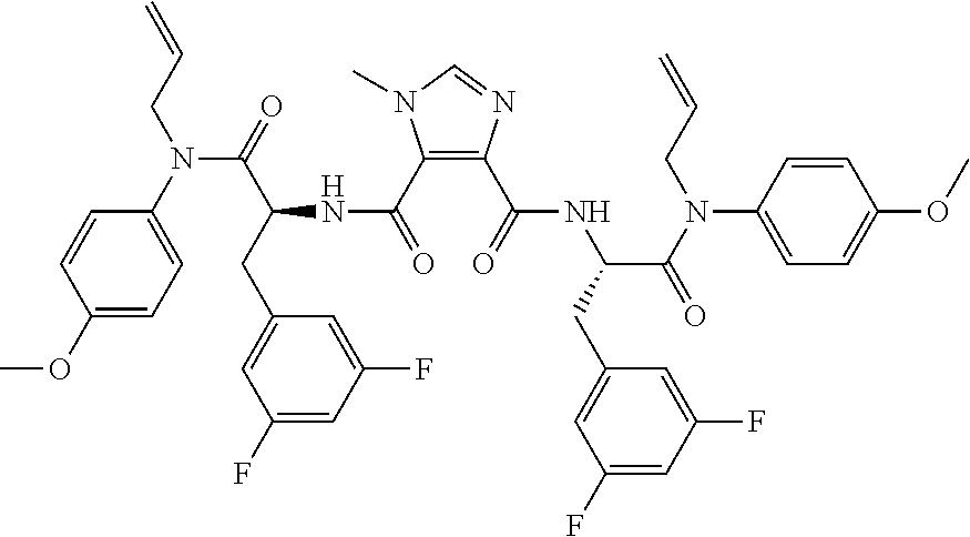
C1(C(=O)NC(C(N(C2=CC=C(OC)C=C2)CC=C)=O)CC2=CC(F)=CC(F)=C2)=C(C(=O)NC(C(=O)N(CC=C)C2=CC=C(OC)C=C2)CC2=CC(F)=CC(F)=C2)N=CN1C
